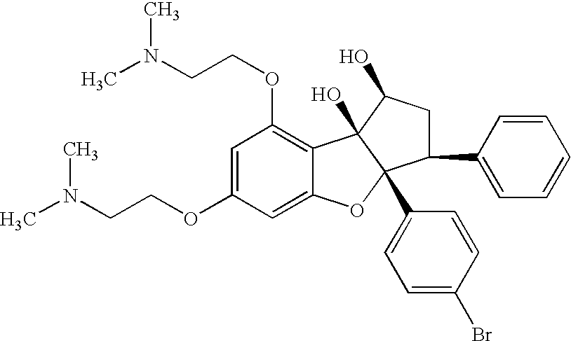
C1=C(OCCN(C)C)C=C2C(=C1OCCN(C)C)C1(O)C(C3=CC=C(Br)C=C3)(O2)C(C2=CC=CC=C2)CC1O
